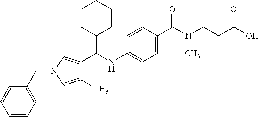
C1(C)=NN(CC2=CC=CC=C2)C=C1C(NC1=CC=C(C(N(CCC(O)=O)C)=O)C=C1)C1CCCCC1
